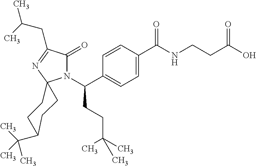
C1=C(C(=O)NCCC(O)=O)C=CC(C(N2C(=O)C(CC(C)C)=NC23CCC(C(C)(C)C)CC3)CCC(C)(C)C)=C1
